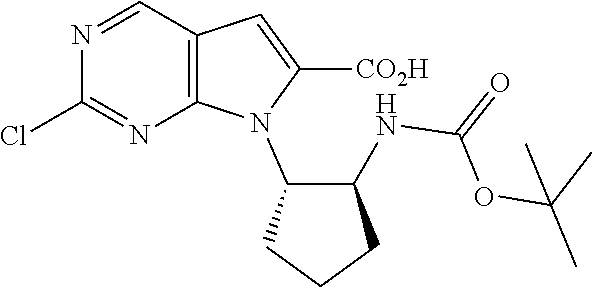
N1=CC2=C(N=C1Cl)N(C1C(NC(=O)OC(C)(C)C)CCC1)C([CO2H])=C2
